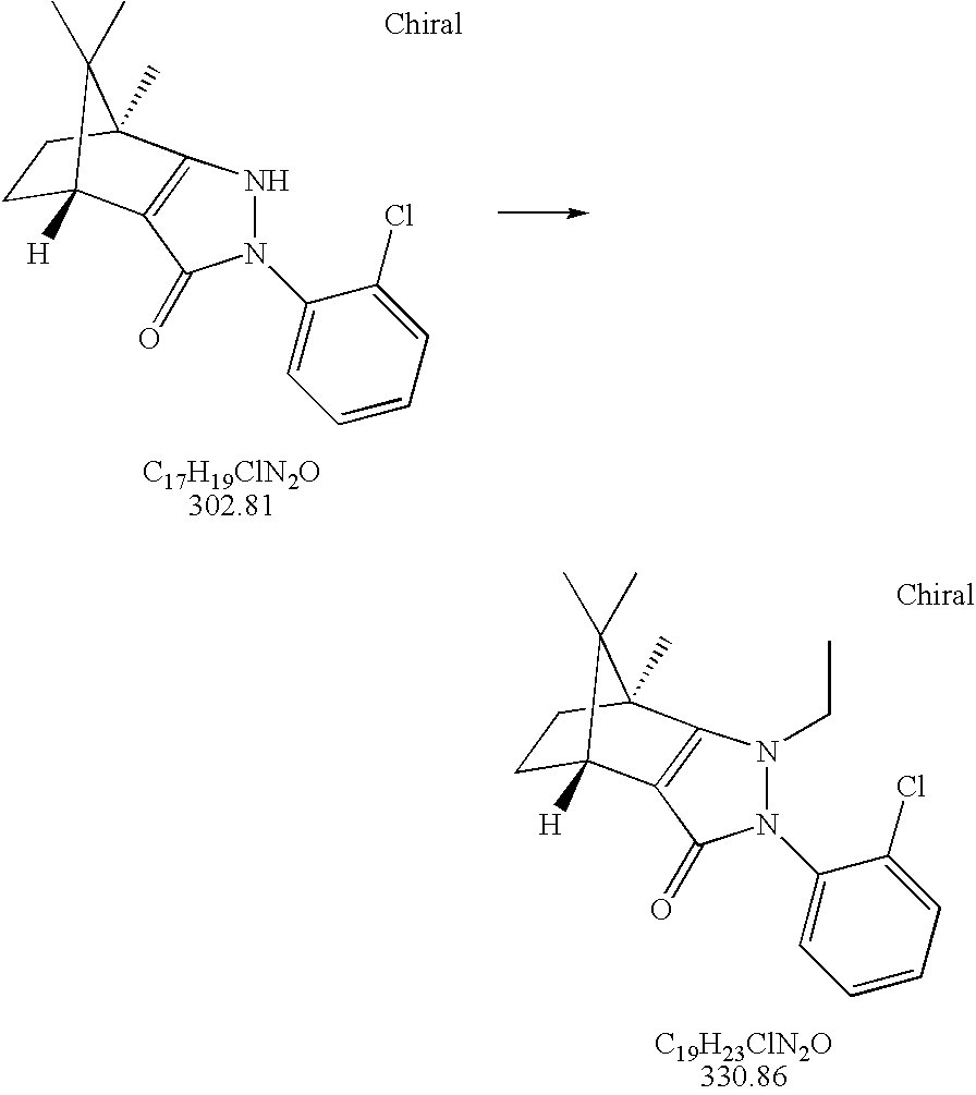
N1N(C2=CC=CC=C2Cl)C(=O)C2=C1C1(C)CCC2([H])C1(C)C.N1(CC)N(C2=CC=CC=C2Cl)C(=O)C2=C1C1(C)CCC2([H])C1(C)C
